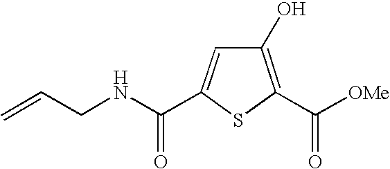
C1(O)=C(C([OMe])=O)SC(C(NCC=C)=O)=C1
